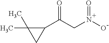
C1(C(CN(O)=O)=O)C(C)(C)C1
